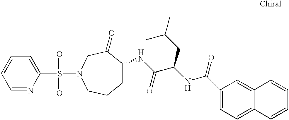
C1=NC(S(=O)(=O)N2CC(=O)C(NC(C(NC(C3=CC=C4C(=C3)C=CC=C4)=O)CC(C)C)=O)CCC2)=CC=C1
